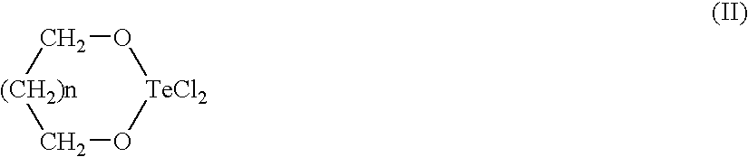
[(CH2)n]1CO[TeCl2]OC1
